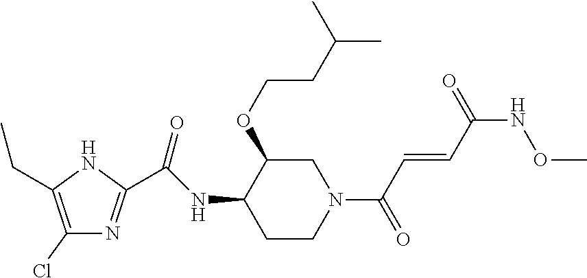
C1(Cl)=C(CC)NC(C(NC2C(OCCC(C)C)CN(C(C=CC(=O)NOC)=O)CC2)=O)=N1
